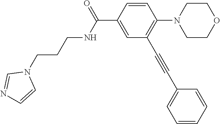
N(C(C1=CC(C#CC2=CC=CC=C2)=C(N2CCOCC2)C=C1)=O)CCCN1C=NC=C1
